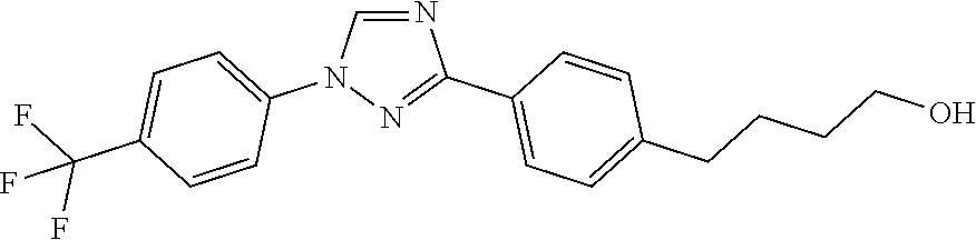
N1=CN(C2=CC=C(C(F)(F)F)C=C2)N=C1C1=CC=C(CCCCO)C=C1
